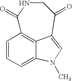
C12=C3C=CC=C1N(C)C=C2C(=O)CNC3=O
